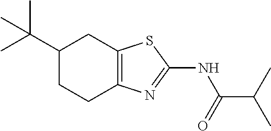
C1(C(C)(C)C)CCC2=C(C1)SC(NC(C(C)C)=O)=N2
